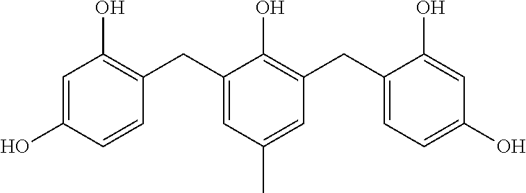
C1=C(O)C=CC(CC2=CC(C)=CC(CC3=CC=C(O)C=C3O)=C2O)=C1O
